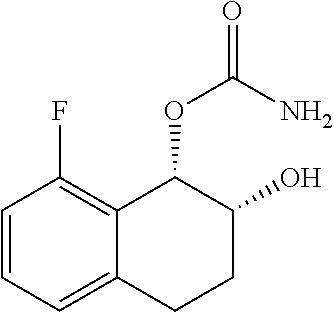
C1=CC=C2C(=C1F)C(OC(N)=O)C(O)CC2
